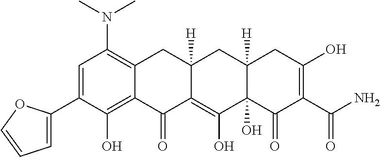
C1=C(C2=CC=CO2)C(O)=C2C(=C1N(C)C)CC1([H])C(=C(O)C3(O)C([H])(C1)CC(O)=C(C(=O)N)C3=O)C2=O
